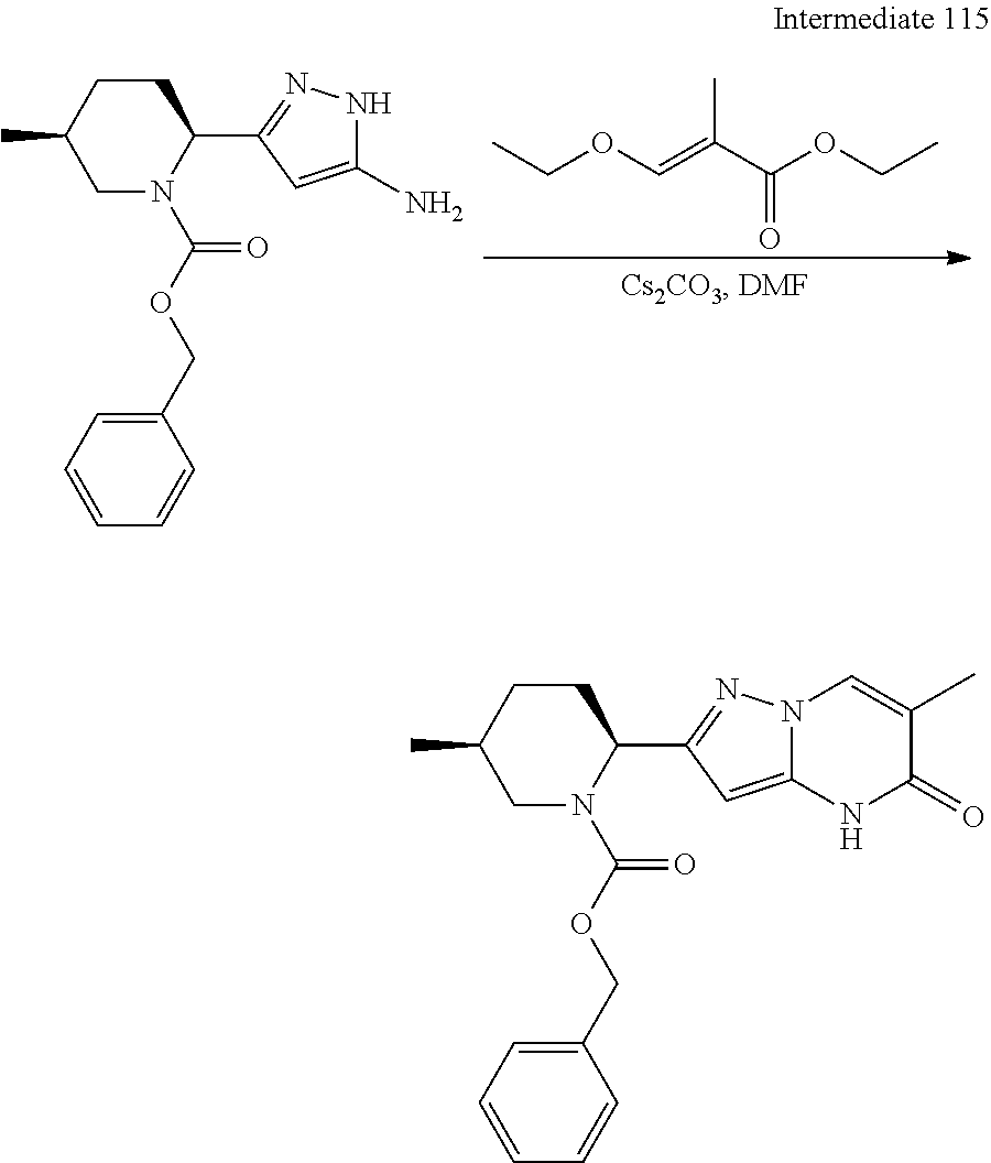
C1(COC(N2C(C3=NNC(N)=C3)CCC(C)C2)=O)=CC=CC=C1.O=C(C(=COCC)C)OCC.C1(COC(N2C(C3=NN4C(=C3)NC(=O)C(C)=C4)CCC(C)C2)=O)=CC=CC=C1
